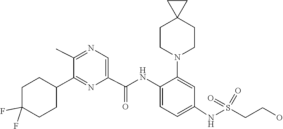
C1(C)=NC=C(C(NC2=CC=C(NS(=O)(=O)CCO)C=C2N2CCC3(CC2)CC3)=O)N=C1C1CCC(F)(F)CC1
